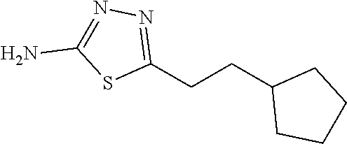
C1(CCC2CCCC2)=NN=C(N)S1
